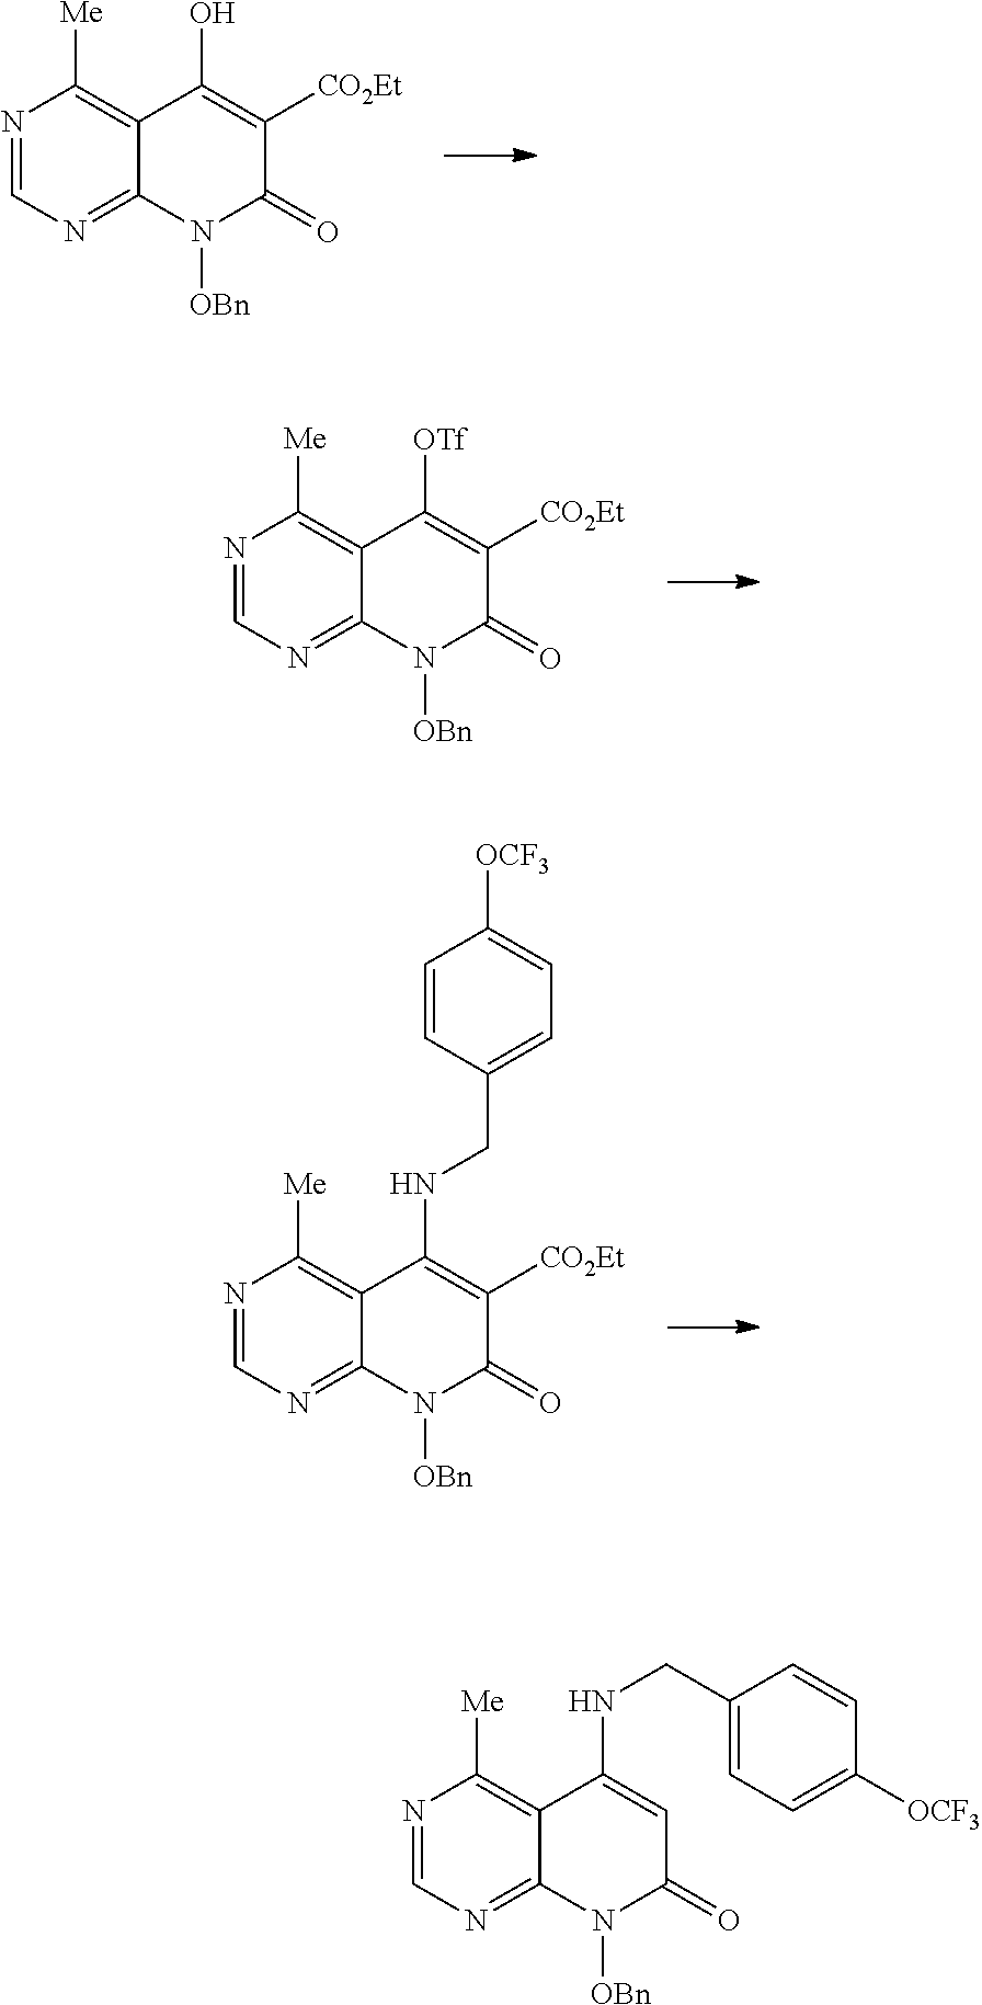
N1=CN=C2C(=C1[Me])C(O)=C([CO2Et])C(=O)N2[OBn].N1=CN=C2C(=C1[Me])C([OTf])=C([CO2Et])C(=O)N2[OBn].N1=CN=C2C(=C1[Me])C(NCC1=CC=C([OCF3])C=C1)=C([CO2Et])C(=O)N2[OBn].N1=CN=C2C(=C1[Me])C(NCC1=CC=C([OCF3])C=C1)=CC(=O)N2[OBn]
